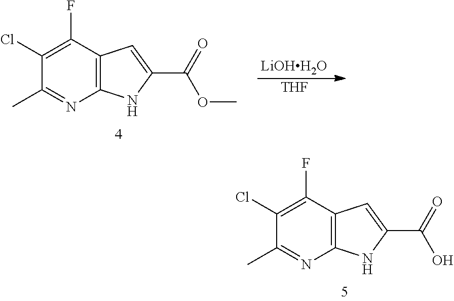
C1(Cl)=C(F)C2=C(N=C1C)NC(C(O)=O)=C2.C1(Cl)=C(F)C2=C(N=C1C)NC(C(OC)=O)=C2.[LiOHH2O].[THF]
